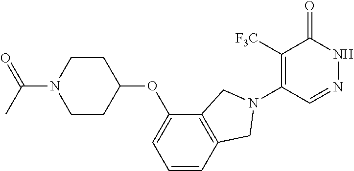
C1([F3C])=C(N2CC3=C(C(OC4CCN(C(C)=O)CC4)=CC=C3)C2)C=NNC1=O
